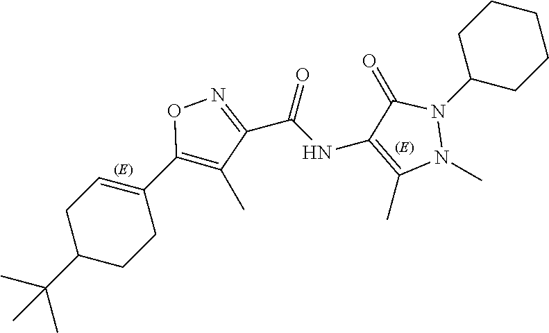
O1N=C(C(NC2=C(C)N(C)N(C3CCCCC3)C2=O)=O)C(C)=C1C1=CCC(C(C)(C)C)CC1
